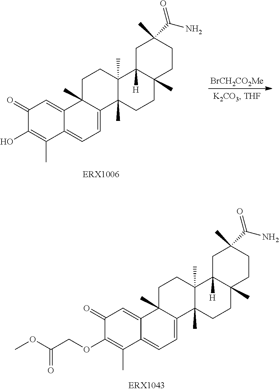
C1(=O)C(OCC(OC)=O)=C(C)C2=CC=C3C(C)(C2=C1)CCC1(C)C3(C)CCC2(C)C1([H])CC(C)(C(N)=O)CC2.C1(=O)C(O)=C(C)C2=CC=C3C(C)(C2=C1)CCC1(C)C3(C)CCC2(C)C1([H])CC(C)(C(N)=O)CC2.[BrCH2CO2Me]
